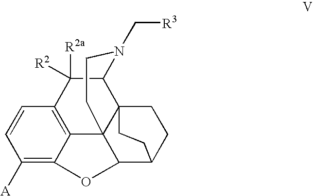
C1=CC([A])=C2C3=C1C([R2a])([R2])C1N(C[R3])CCC34C(O2)C2CCC14CC2
